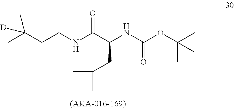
C(CNC(C(NC(=O)OC(C)(C)C)CC(C)C)=O)C(C)(C)[D]
